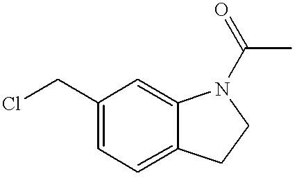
C1(CCl)=CC=C2C(=C1)N(C(=O)C)CC2
